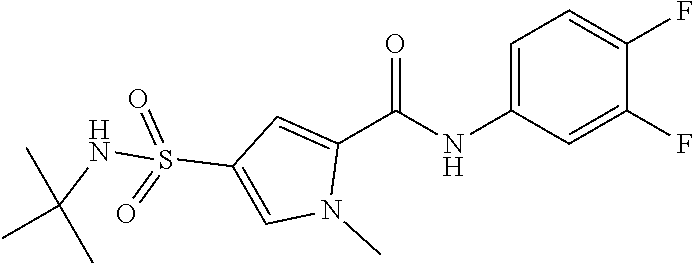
C1=C(NC(C2=CC(S(=O)(=O)NC(C)(C)C)=CN2C)=O)C=C(F)C(F)=C1
